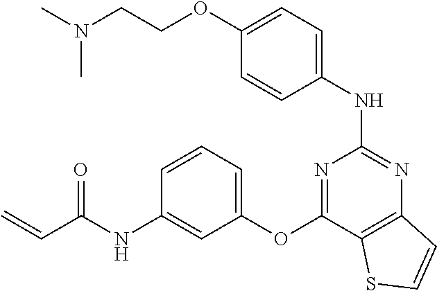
O(C1=CC=C(NC2=NC3=C(C(OC4=CC=CC(NC(C=C)=O)=C4)=N2)SC=C3)C=C1)CCN(C)C
